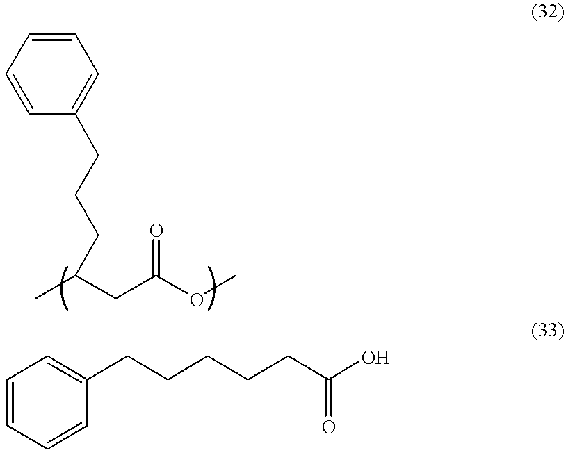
C(C(OC)=O)C(C)CCCC1=CC=CC=C1.C(CCCCC(O)=O)C1=CC=CC=C1
